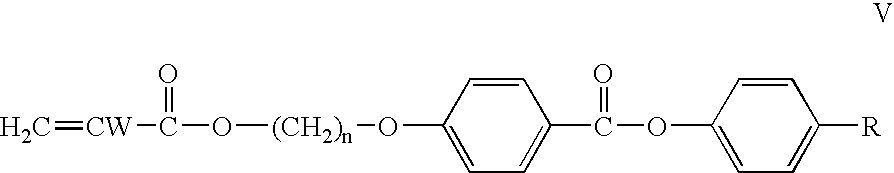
C=[CW]C(O[(CH2)n]OC1=CC=C(C(OC2=CC=C([R])C=C2)=O)C=C1)=O
